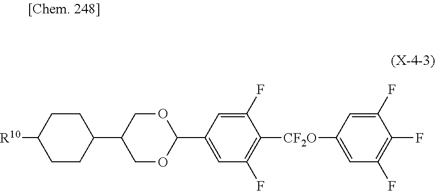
C1CC(C2COC(C3=CC(F)=C([CF2O]C4=CC(F)=C(F)C(F)=C4)C(F)=C3)OC2)CCC1[R10]
